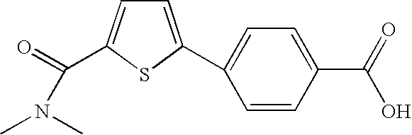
C1=C(C2=CC=C(C(=O)O)C=C2)SC(C(=O)N(C)C)=C1
